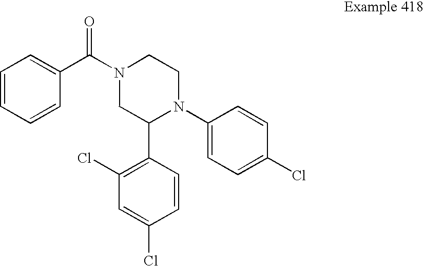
N1(C(=O)C2=CC=CC=C2)CC(C2=C(Cl)C=C(Cl)C=C2)N(C2=CC=C(Cl)C=C2)CC1
